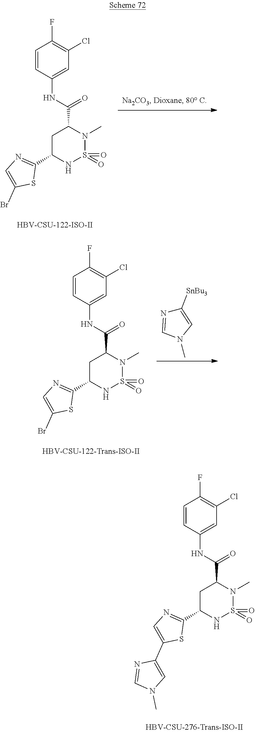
C1=CC(NC(=O)C2CC(C3=NC=C(Br)S3)NS(=O)(=O)N2C)=CC(Cl)=C1F.C1([SnBu3])=CN(C)C=N1.C1=CC(NC(=O)C2CC(C3=NC=C(Br)S3)NS(=O)(=O)N2C)=CC(Cl)=C1F.C1=CC(NC(=O)C2CC(C3=NC=C(C4=CN(C)C=N4)S3)NS(=O)(=O)N2C)=CC(Cl)=C1F
